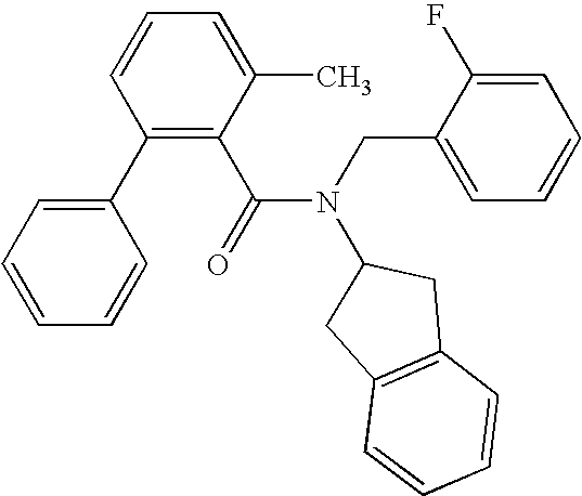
C1(C2=CC=CC=C2)=C(C(N(CC2=CC=CC=C2F)C2CC3=C(C2)C=CC=C3)=O)C(C)=CC=C1
